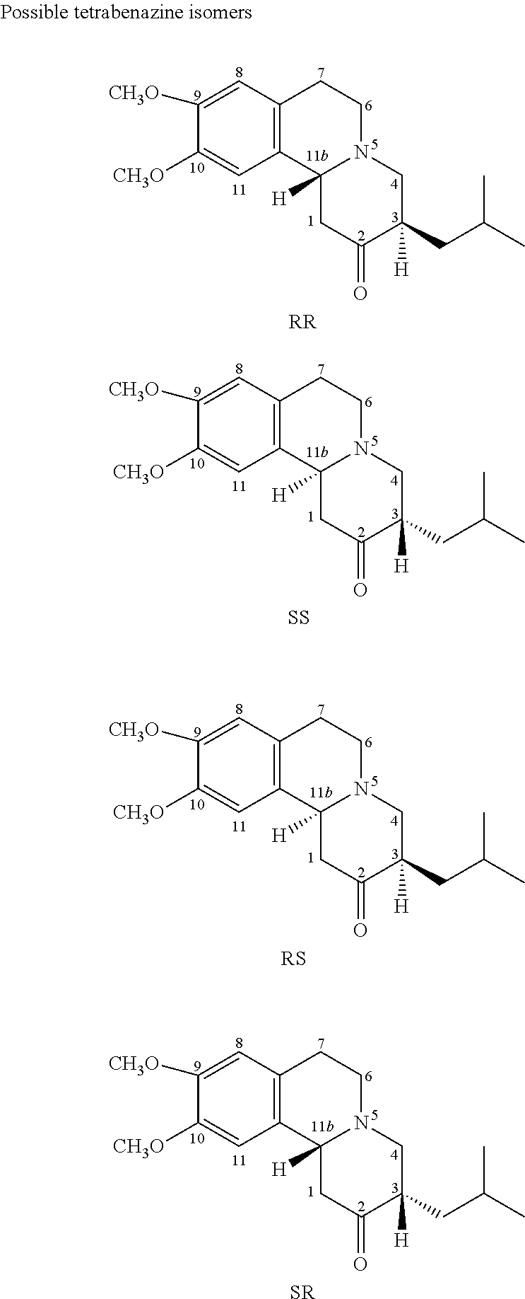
C12=C(C=C([CH3O])C([CH3O])=C1)CCN1C2([H])CC(=O)C(CC(C)C)([H])C1.[RR].C12=C(C=C([CH3O])C([CH3O])=C1)CCN1C2([H])CC(=O)C(CC(C)C)([H])C1.[SS].C12=C(C=C([CH3O])C([CH3O])=C1)CCN1C2([H])CC(=O)C(CC(C)C)([H])C1.[RS].C12=C(C=C([CH3O])C([CH3O])=C1)CCN1C2([H])CC(=O)C(CC(C)C)([H])C1.[SR]
